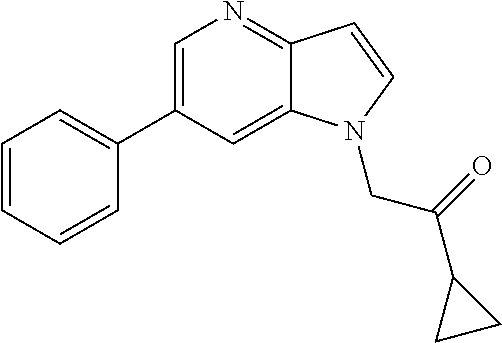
C1=C(C2=CC=CC=C2)C=C2C(=N1)C=CN2CC(=O)C1CC1
